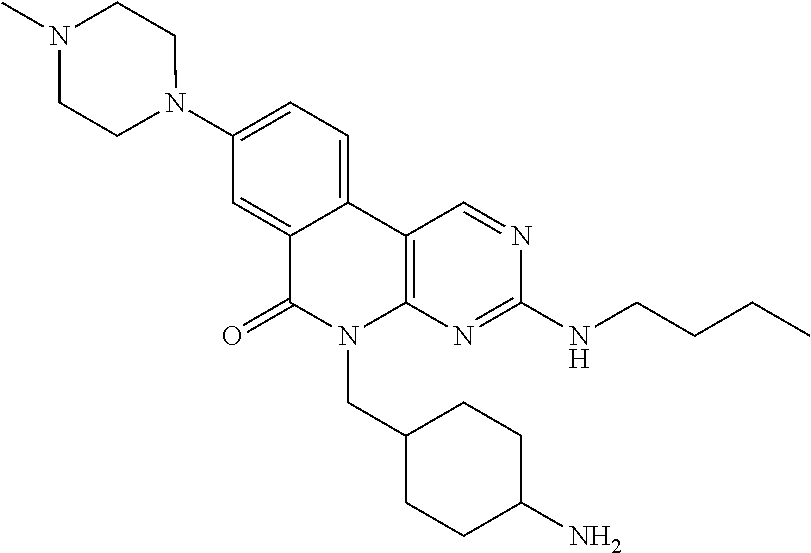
N1(C2=CC=C3C(=C2)C(=O)N(CC2CCC(N)CC2)C2=C3C=NC(NCCCC)=N2)CCN(C)CC1
